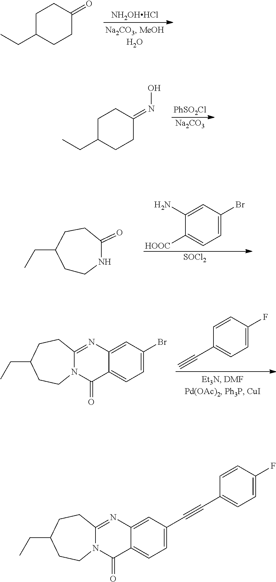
[NH2OHHCl].C1C(CC)CCC(=O)C1.[PhSO2Cl].[Na2CO3].C1C(CC)CCC(=NO)C1.C1(N)=CC(Br)=CC=C1[HOOC].[SOCl2].C1CNC(=O)CCC1CC.C1=CC(F)=CC=C1C#C.C12=NC3=CC(Br)=CC=C3C(=O)N1CCC(CC)CC2.C12=NC3=CC(C#CC4=CC=C(F)C=C4)=CC=C3C(=O)N1CCC(CC)CC2
